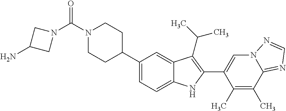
C(=O)(N1CCC(C2=CC=C3C(=C2)C(C(C)C)=C(C2=CN4C(=NC=N4)C(C)=C2C)N3)CC1)N1CC(N)C1
